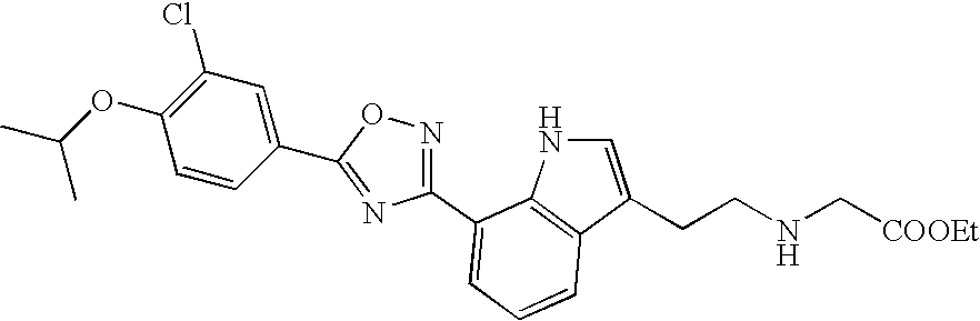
C1(C2=CC=CC3=C2NC=C3CCNC[COOEt])=NOC(C2=CC(Cl)=C(OC(C)C)C=C2)=N1
